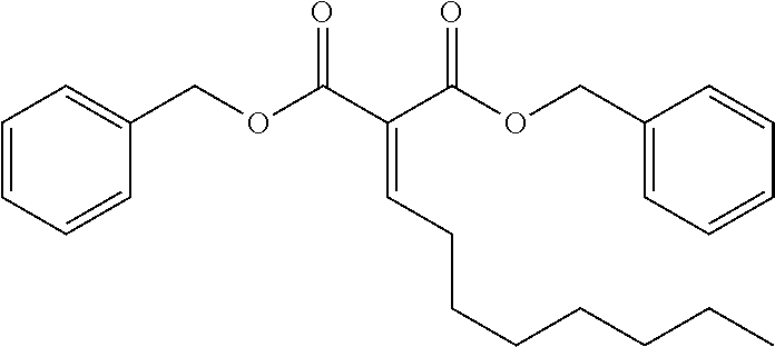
C(=CCCCCCCC)(C(OCC1=CC=CC=C1)=O)C(OCC1=CC=CC=C1)=O
